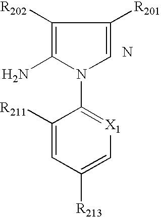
C1(N2C(N)=C([R202])C([R201])=C2)=[X1]C=C([R213])C=C1[R211].N
